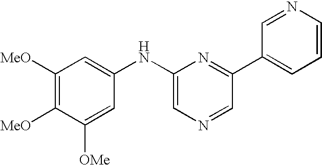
C1([MeO])=C([MeO])C([OMe])=CC(NC2=CN=CC(C3=CC=CN=C3)=N2)=C1
